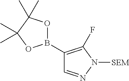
C1(B2OC(C)(C)C(C)(C)O2)=C(F)N([SEM])N=C1
